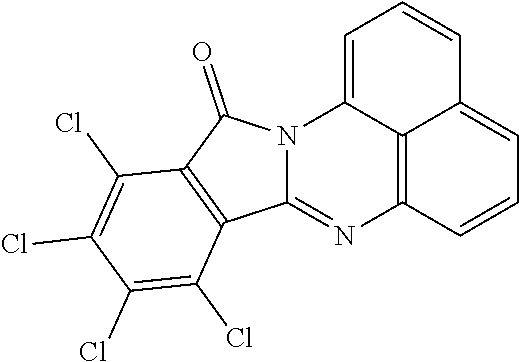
C1=C2C3=C(C=CC=C3C=C1)N=C1N2C(=O)C2=C1C(Cl)=C(Cl)C(Cl)=C2Cl
